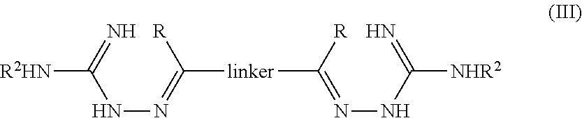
N(N=C([linker]C(=NNC([NHR2])=N)[R])[R])C(=N)[R2HN]
